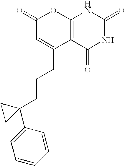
C1(=O)C=C(CCCC2(C3=CC=CC=C3)CC2)C2=C(O1)NC(=O)NC2=O
